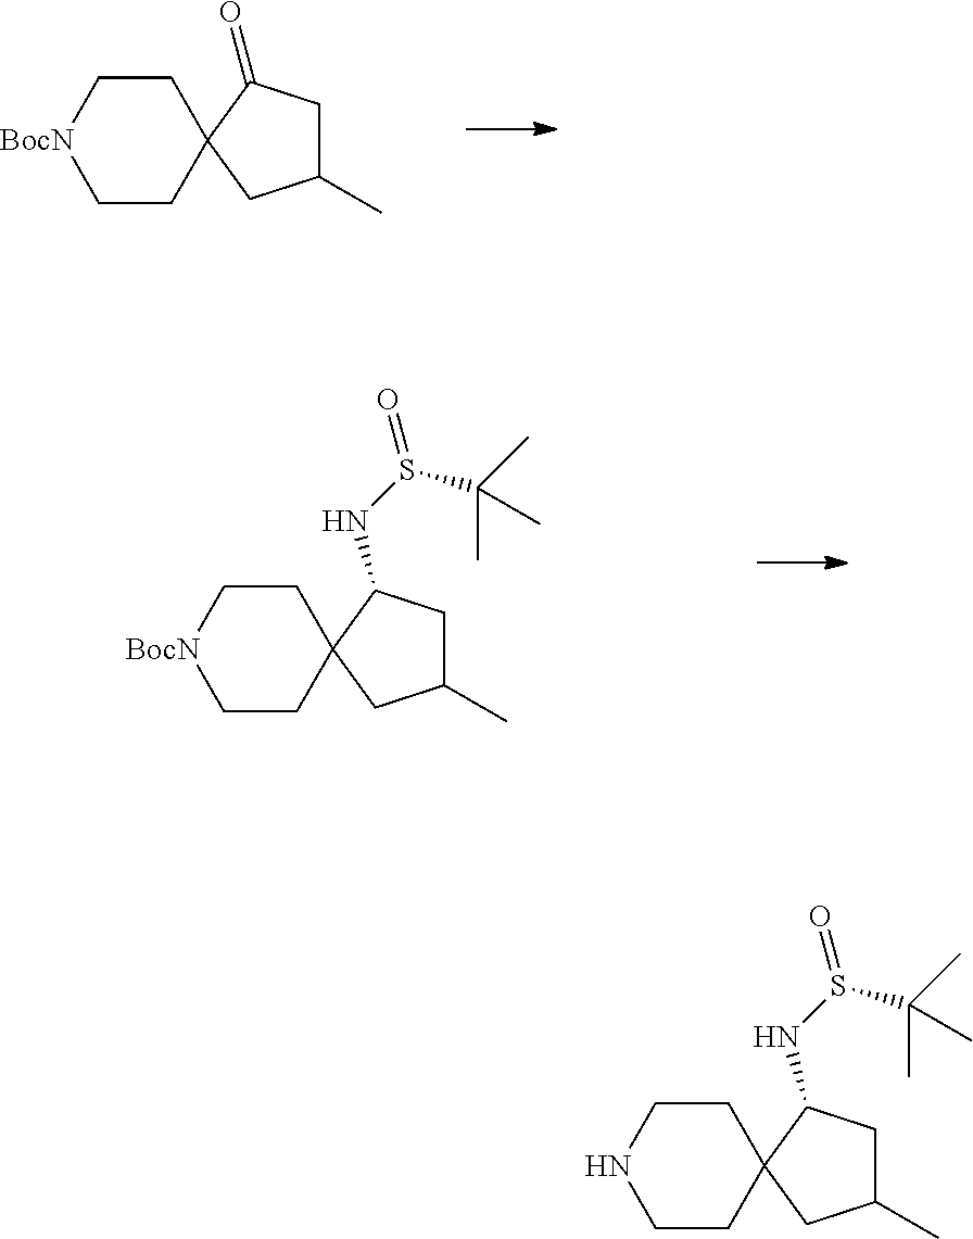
C1CC2(CC[BocN]1)C(=O)CC(C)C2.C1CC2(CC[BocN]1)C(NS(=O)C(C)(C)C)CC(C)C2.C1CC2(CCN1)C(NS(=O)C(C)(C)C)CC(C)C2
